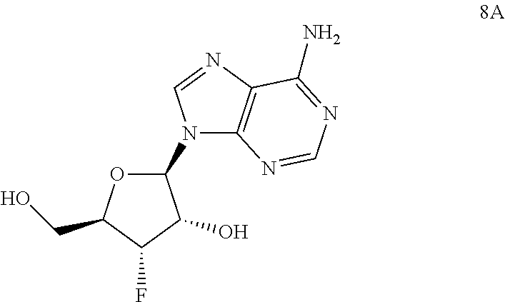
O1C(N2C3=C(N=C2)C(N)=NC=N3)C(O)C(F)C1CO
